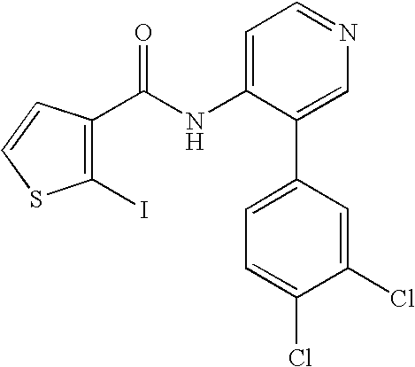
C1=C(NC(C2=C(I)SC=C2)=O)C(C2=CC=C(Cl)C(Cl)=C2)=CN=C1
